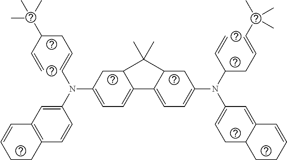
C(C(C=C)C(C)(C)C)C=CN(C1=CC2=C(C=C1)CCC=C2)C1=CC=C2C(C1)C(C)(C)C1C2=CC=C(N(C(CC=CC(C)(C)C)C=C)C2=CCC3C(=C2)C=CCC3)C1
